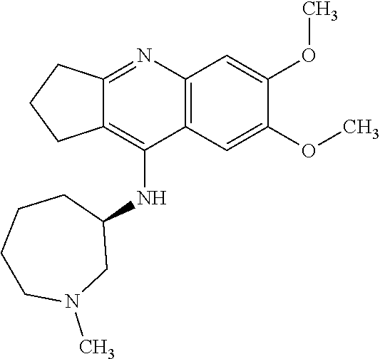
C12=C(C=C(OC)C(OC)=C1)C(NC1CCCCN(C)C1)=C1C(=N2)CCC1
